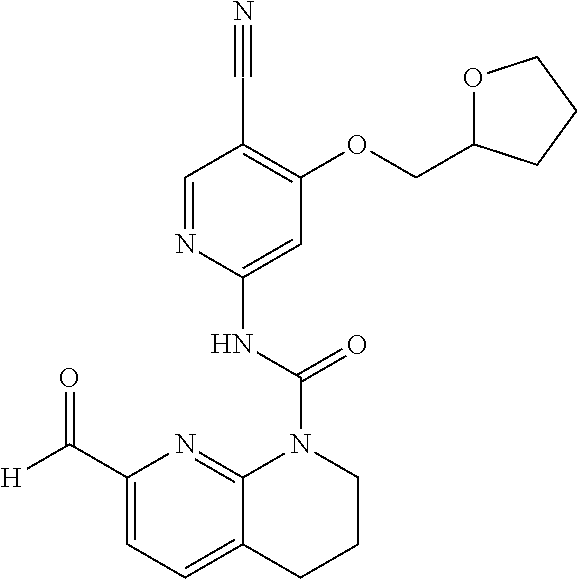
O(C1=C(C#N)C=NC(NC(N2C3=NC(C([H])=O)=CC=C3CCC2)=O)=C1)CC1OCCC1
